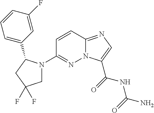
N12C(=NC=C1C(=O)NC(N)=O)C=CC(N1CC(F)(F)CC1C1=CC=CC(F)=C1)=N2
